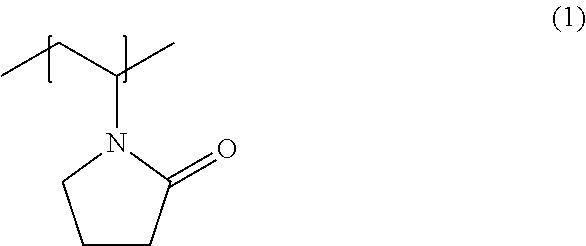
C(CC)(C)N1C(=O)CCC1
